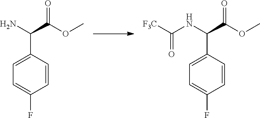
C1=C(C(N)C(OC)=O)C=CC(F)=C1.C1=C(C(NC([F3C])=O)C(OC)=O)C=CC(F)=C1
